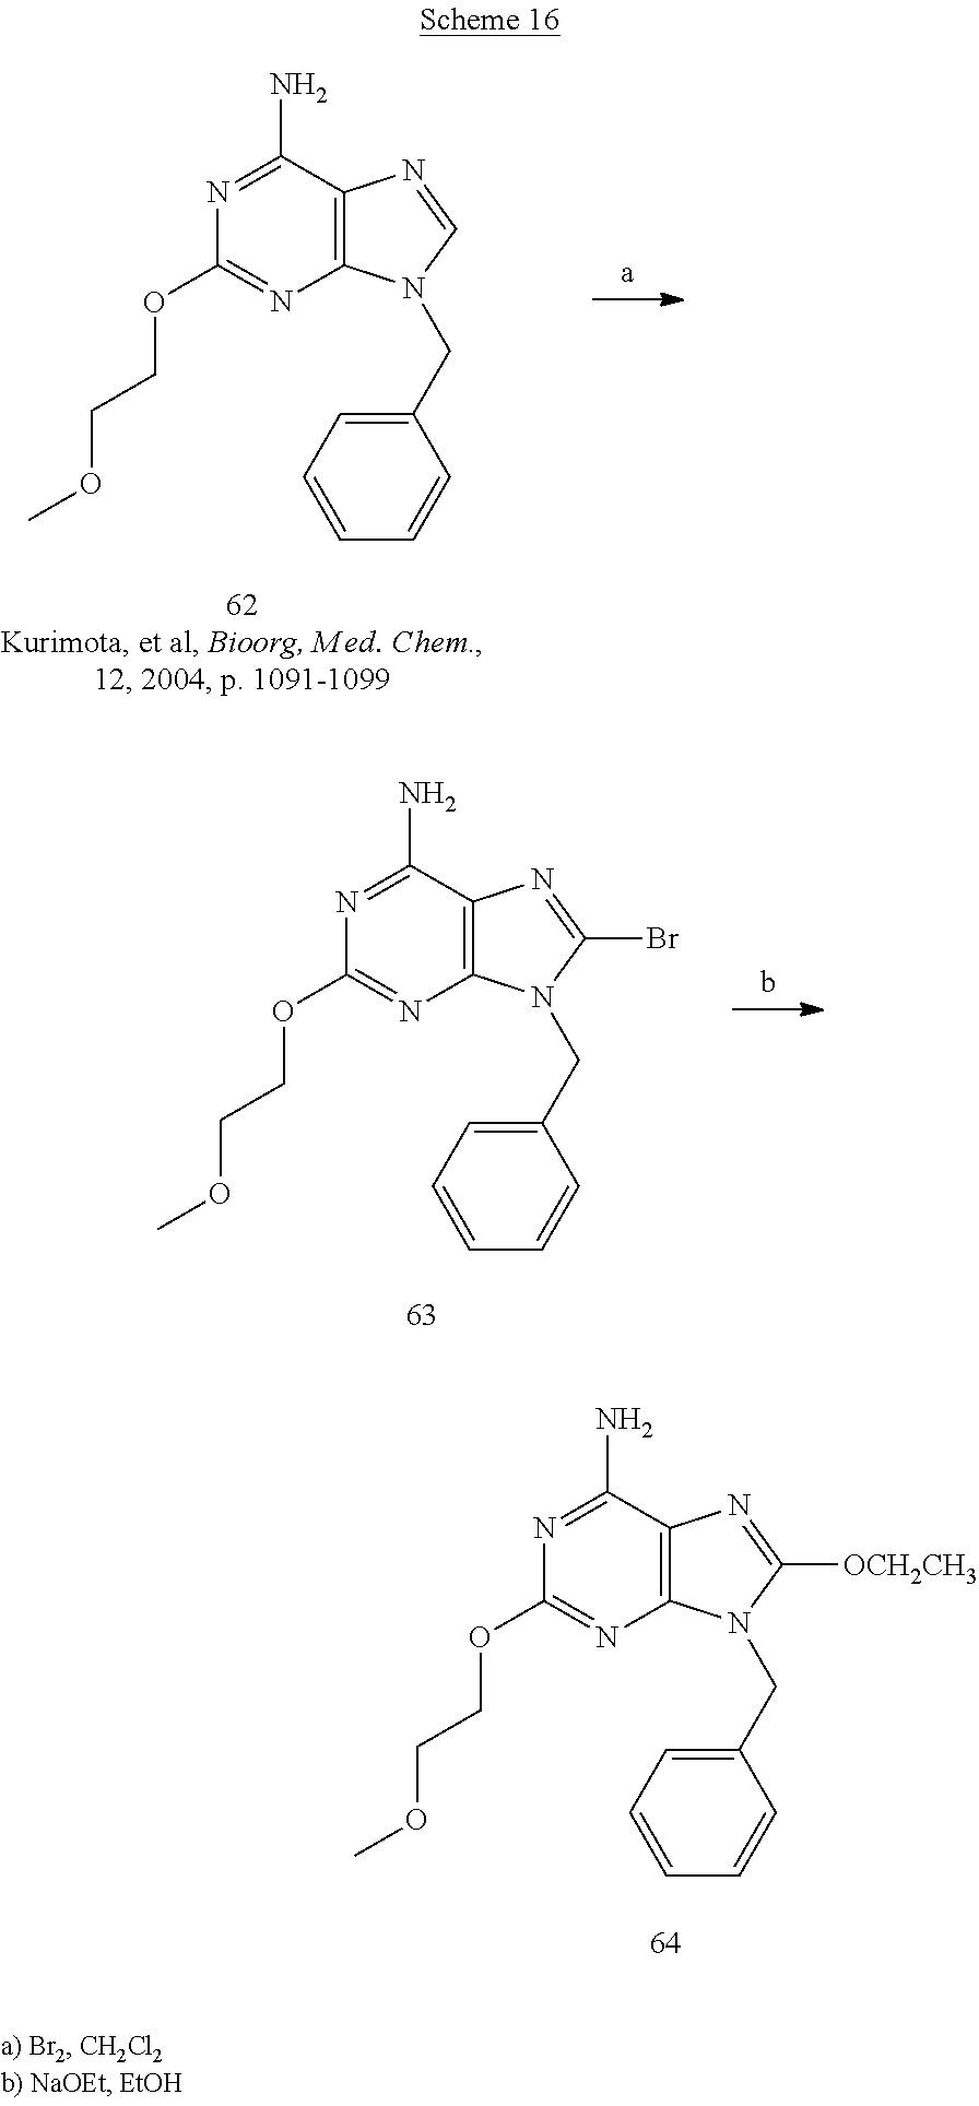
C12=C(C(N)=NC(OCCOC)=N1)N=C(Br)N2CC1=CC=CC=C1.C12=C(C(N)=NC(OCCOC)=N1)N=C([OCH2CH3])N2CC1=CC=CC=C1.C12=C(C(N)=NC(OCCOC)=N1)N=CN2CC1=CC=CC=C1
